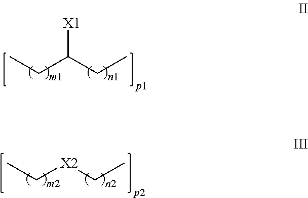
CCC(CC)[X1].CC[X2]CC
